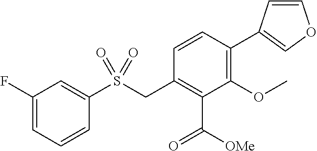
C1(F)=CC=CC(S(CC2=C(C([OMe])=O)C(OC)=C(C3=COC=C3)C=C2)(=O)=O)=C1
